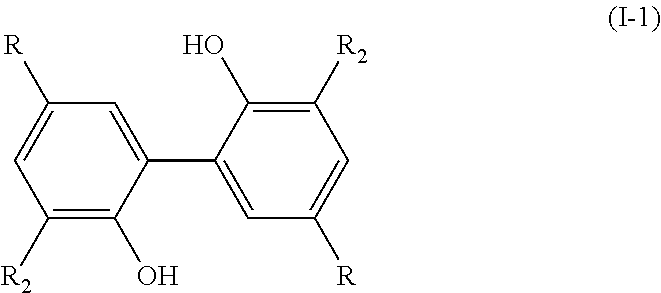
C1([R2])=C(O)C(C2=CC([R])=CC([R2])=C2O)=CC([R])=C1
